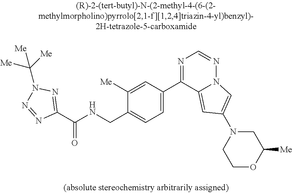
C1(C(NCC2=CC=C(C3=NC=NN4C3=CC(N3CCOC([Me])C3)=C4)C=C2[Me])=O)=NN(C([Me])([Me])[Me])N=N1
